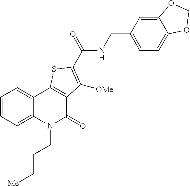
C1=CC=C2C(=C1)C1=C(C(=O)N2CCC[Me])C([OMe])=C(C(NCC2=CC=C3C(=C2)OCO3)=O)S1
